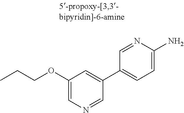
CCCOC1=CN=CC(C2=CC=C(N)N=C2)=C1
